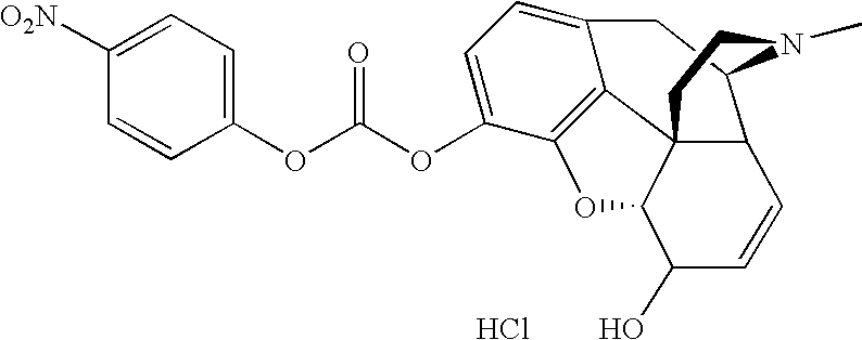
C1C2=CC=C(OC(=O)OC3=CC=C([O2N])C=C3)C3=C2C24C(O3)C(O)C=CC2C1N(C)CC4.Cl
